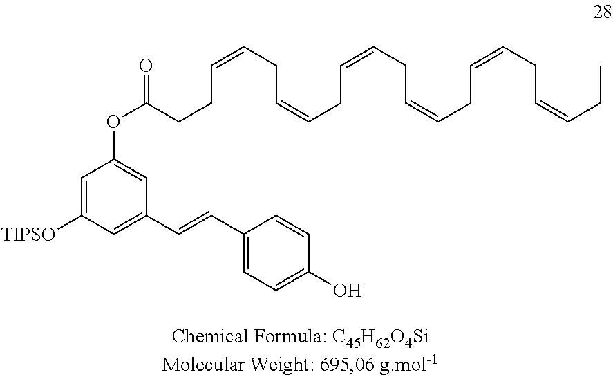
C1=C([TIPSO])C=C(C=CC2=CC=C(O)C=C2)C=C1OC(=O)CCC=CCC=CCC=CCC=CCC=CCC=CCC
